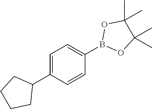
C1(C2=CC=C(B3OC(C)(C)C(C)(C)O3)C=C2)CCCC1
